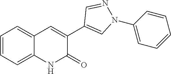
C12=CC=CC=C1C=C(C1=CN(C3=CC=CC=C3)N=C1)C(=O)N2
